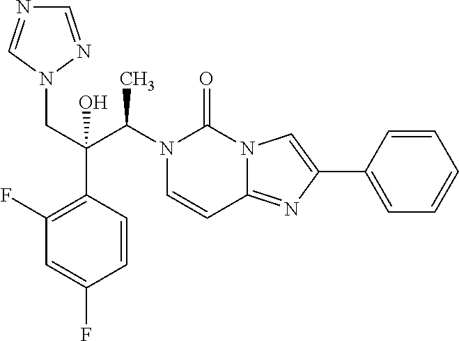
N1(C(C(CN2N=CN=C2)(C2=C(F)C=C(F)C=C2)O)C)C=CC2=NC(C3=CC=CC=C3)=CN2C1=O
